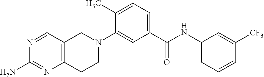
N1=CC2=C(N=C1N)CCN(C1=CC(C(NC3=CC=CC([CF3])=C3)=O)=CC=C1C)C2
